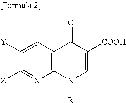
C1([Y])=CC2=C([X]=C1[Z])N([R])C=C([COOH])C2=O
